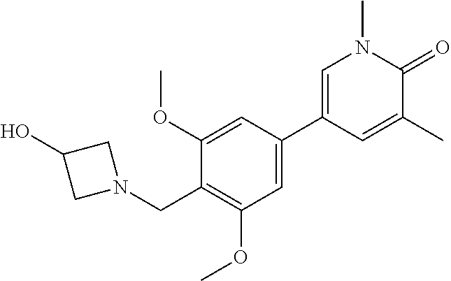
C1=C(C2=CN(C)C(=O)C(C)=C2)C=C(OC)C(CN2CC(O)C2)=C1OC
